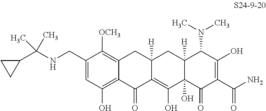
C1(CNC(C)(C)C2CC2)=CC(O)=C2C(=C1[OCH3])CC1([H])C(=C(O)C3(O)C([H])(C1)C(N(C)C)C(O)=C(C(N)=O)C3=O)C2=O
